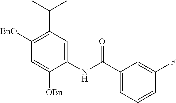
C1(C(C)C)=C([BnO])C=C([OBn])C(NC(C2=CC=CC(F)=C2)=O)=C1
